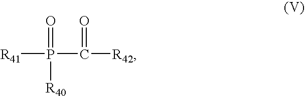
[R41]P(C(=O)[R42])(=O)[R40]
